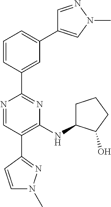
C1=C(C2=NC(NC3CCCC3O)=C(C3=NN(C)C=C3)C=N2)C=CC=C1C1=CN(C)N=C1
